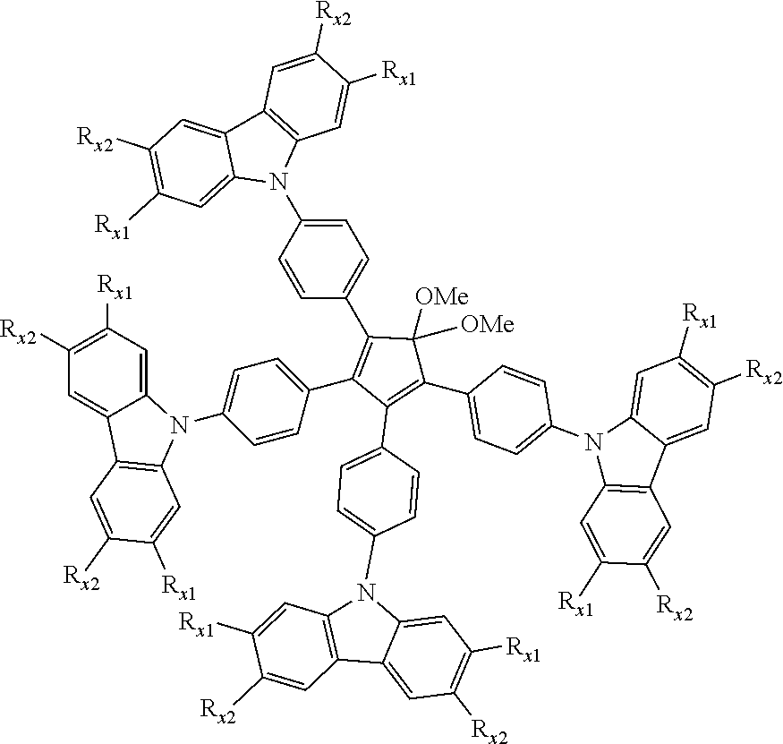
C12=CC([Rx1])=C([Rx2])C=C1C1=C(N2C2=CC=C(C3=C(C4=CC=C(N5C6=C(C7=CC([Rx2])=C([Rx1])C=C57)C=C([Rx2])C([Rx1])=C6)C=C4)C([OMe])([OMe])C(C4=CC=C(N5C6=C(C7=CC([Rx2])=C([Rx1])C=C57)C=C([Rx2])C([Rx1])=C6)C=C4)=C3C3=CC=C(N4C5=C(C6=CC([Rx2])=C([Rx1])C=C46)C=C([Rx2])C([Rx1])=C5)C=C3)C=C2)C=C([Rx1])C([Rx2])=C1
